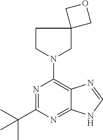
C1CN(C2=C3C(=NC(C(C)(C)C)=N2)NC=N3)CC12COC2
